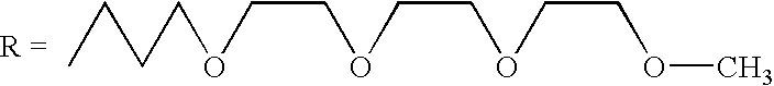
COCCOCCOCCOCCCC
